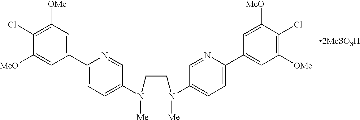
C1(Cl)=C([OMe])C=C(C2=CC=C(N(CCN(C3=CC=C(C4=CC([OMe])=C(Cl)C([MeO])=C4)N=C3)[Me])[Me])C=N2)C=C1[MeO]
